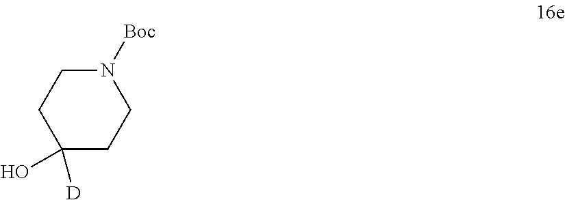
C1([D])(O)CCN([Boc])CC1
